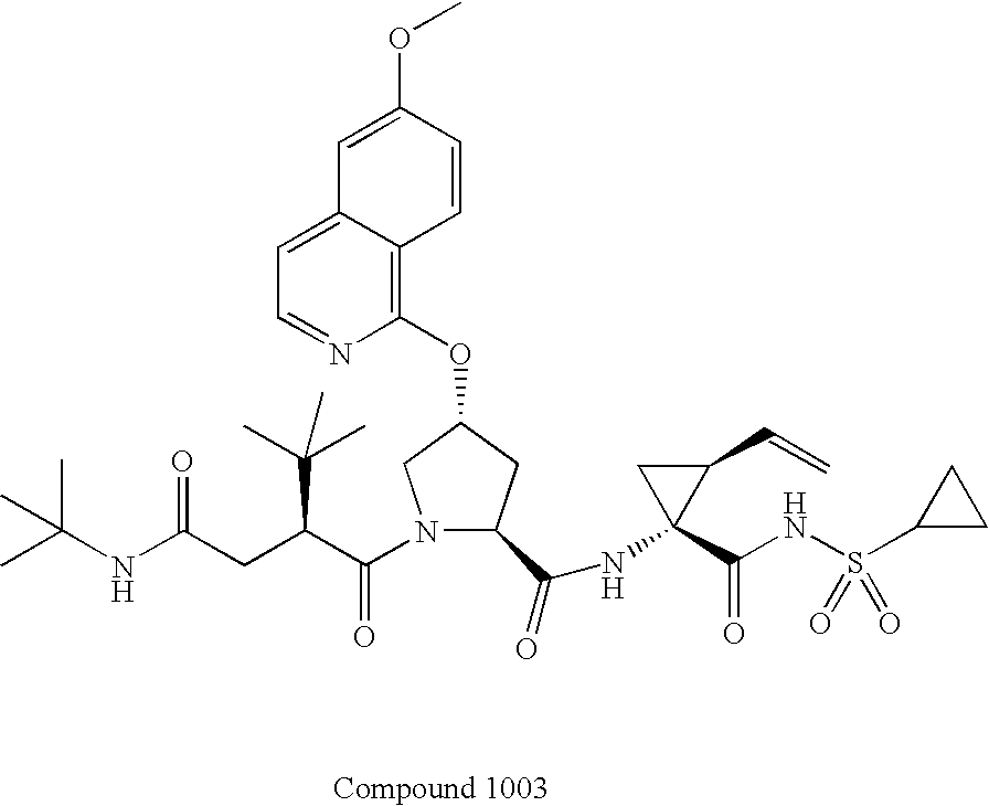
C1=C2C(=C(OC3CN(C(C(CC(NC(C)(C)C)=O)C(C)(C)C)=O)C(C(NC4(C(NS(C5CC5)(=O)=O)=O)C(C=C)C4)=O)C3)N=C1)C=CC(OC)=C2
